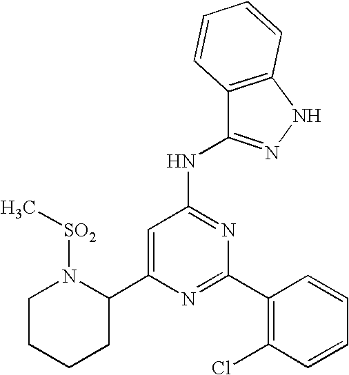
C1=C(C2N([SO2]C)CCCC2)N=C(C2=C(Cl)C=CC=C2)N=C1NC1=NNC2=C1C=CC=C2
